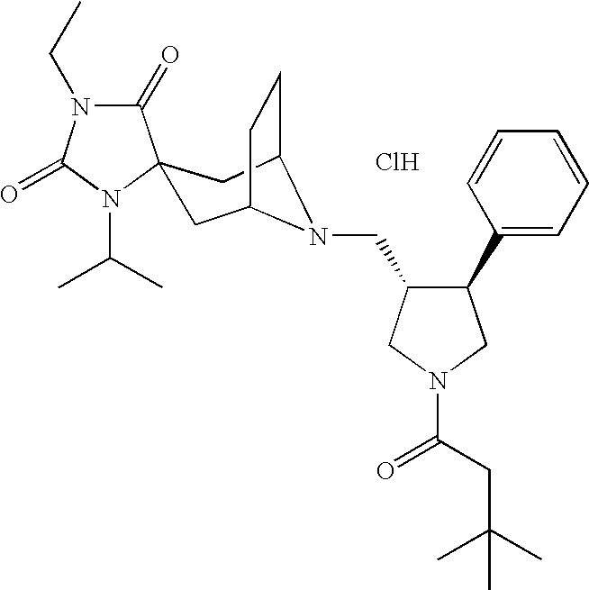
C1(=O)N(CC)C(=O)N(C(C)C)C12CC1CCC(C2)N1CC1C(C2=CC=CC=C2)CN(C(CC(C)(C)C)=O)C1.Cl
